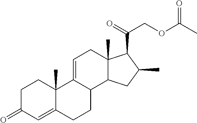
CC1CC2C(C)(C1C(=O)COC(C)=O)CC=C1C2CCC2=CC(=O)CCC12C
